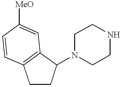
C1CC(N2CCNCC2)C2=C1C=CC([MeO])=C2
